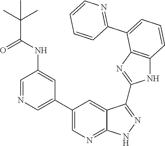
N1=C(C2=CC=CC3=C2N=C(C2=NNC4=NC=C(C5=CN=CC(NC(C(C)(C)C)=O)=C5)C=C42)N3)C=CC=C1
